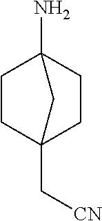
C1C2(C[CN])CCC(N)(C1)C2
